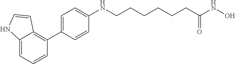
C1=C(C2=C3C(=CC=C2)NC=C3)C=CC(NCCCCCCC(NO)=O)=C1
